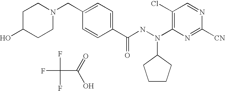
FC(C(=O)O)(F)F.N1(CC2=CC=C(C(NN(C3=C(Cl)C=NC([CN])=N3)C3CCCC3)=O)C=C2)CCC(O)CC1
